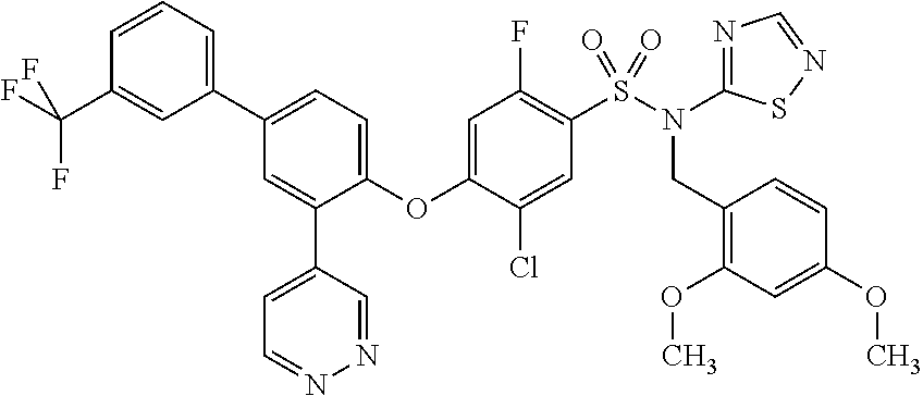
FC(C1=CC(C2=CC=C(OC3=CC(F)=C(S(N(CC4=C(OC)C=C(OC)C=C4)C4=NC=NS4)(=O)=O)C=C3Cl)C(C3=CC=NN=C3)=C2)=CC=C1)(F)F
